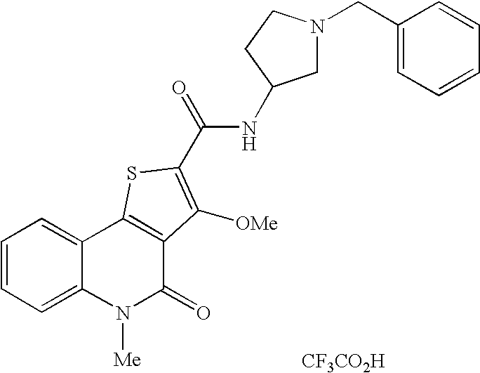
[CF3CO2H].N1(CC2=CC=CC=C2)CC(NC(=O)C2=C([OMe])C3=C(C4=CC=CC=C4N([Me])C3=O)S2)CC1
